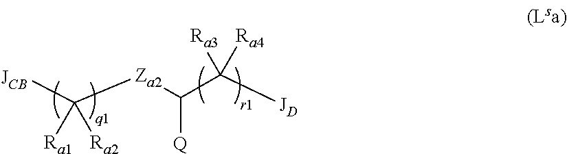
[JCB]C([Za2]C(C([JD])([Ra3])[Ra4])[Q])([Ra1])[Ra2]
